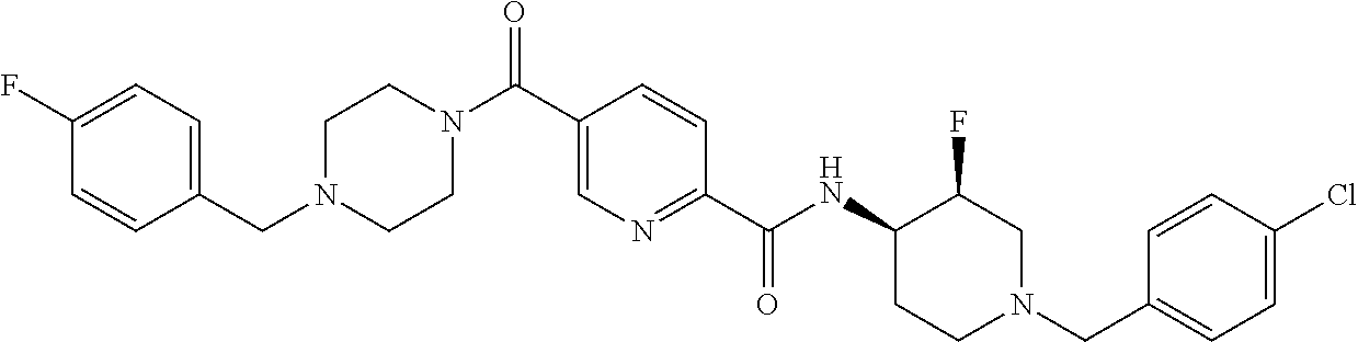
N1(CC2=CC=C(F)C=C2)CCN(C(C2=CN=C(C(NC3CCN(CC4=CC=C(Cl)C=C4)CC3F)=O)C=C2)=O)CC1
